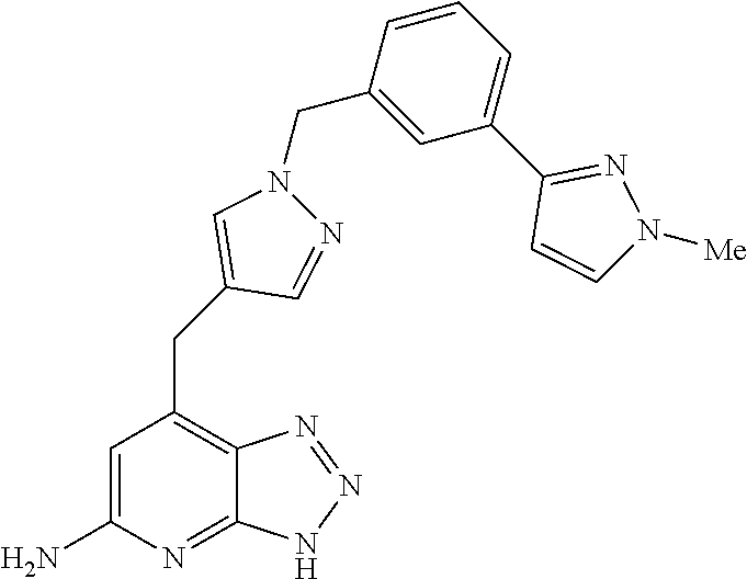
C1=C(N)N=C2C(=C1CC1=CN(CC3=CC(C4=NN([Me])C=C4)=CC=C3)N=C1)N=NN2
